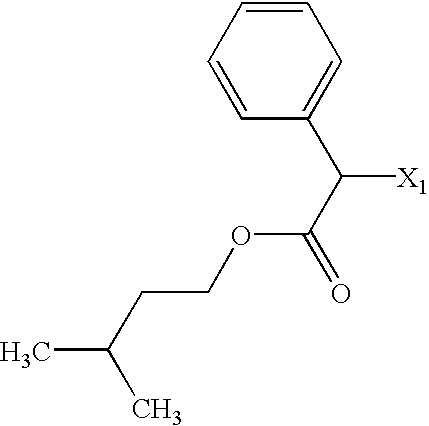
CC(CCOC(C(C1=CC=CC=C1)[X1])=O)C
